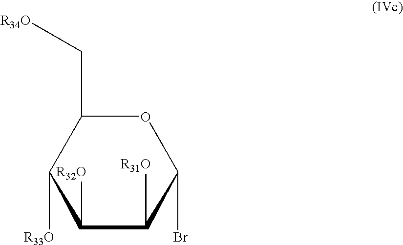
C1([R32O])C([R31O])C(Br)OC(C[R34O])C1[R33O]
